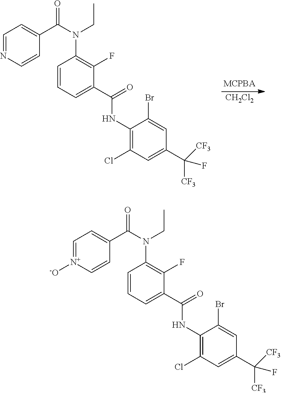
[CH2Cl2].C1=CC=C(C(=O)NC2=C(Cl)C=C(C([CF3])([CF3])F)C=C2Br)C(F)=C1N(CC)C(C1=CC=NC=C1)=O.C1=CC=C(C(=O)NC2=C(Cl)C=C(C([CF3])([CF3])F)C=C2Br)C(F)=C1N(CC)C(C1=CC=[N+]([-O])C=C1)=O
